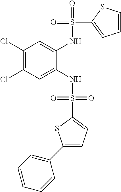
C1(Cl)=C(Cl)C=C(NS(=O)(=O)C2=CC=C(C3=CC=CC=C3)S2)C(NS(=O)(C2=CC=CS2)=O)=C1
